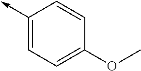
C1(->C)=CC=C(OC)C=C1
